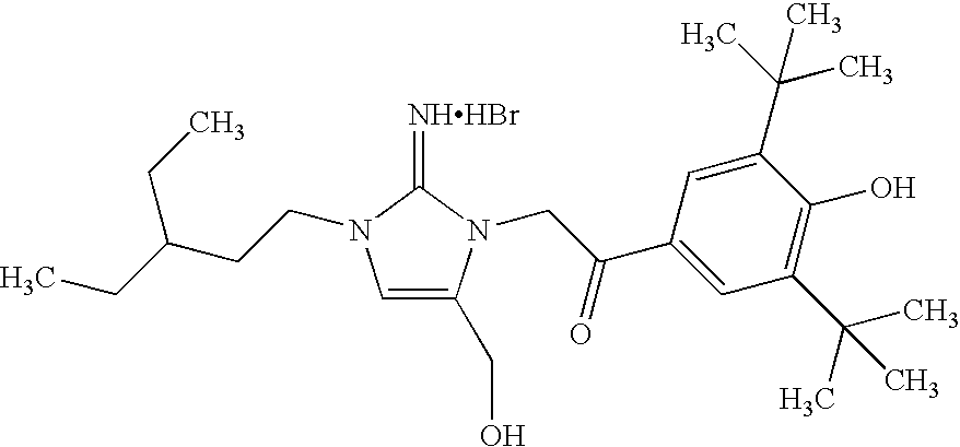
[NHHBr]=C1N(CCC(CC)CC)C=C(CO)N1CC(C1=CC(C(C)(C)C)=C(O)C(C(C)(C)C)=C1)=O
